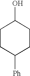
C1CC([Ph])CCC1O
